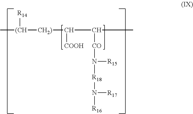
C[(CH]([CH2)]C(C(C)[CO]N([R15])[R18]N([R17])[R16])[COOH])[R14]
